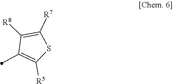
C1([R8])=C([R7])SC([R5])=C1C
